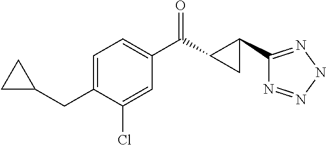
C1(Cl)=CC(C(=O)C2C(C3=NNN=N3)C2)=CC=C1CC1CC1
